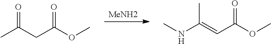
CC(CC(OC)=O)=O.[MeNH2].N(C(=CC(OC)=O)C)C
